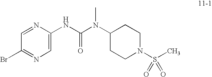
BrC1=NC=C(NC(N(C)C2CCN(S(C)(=O)=O)CC2)=O)N=C1
